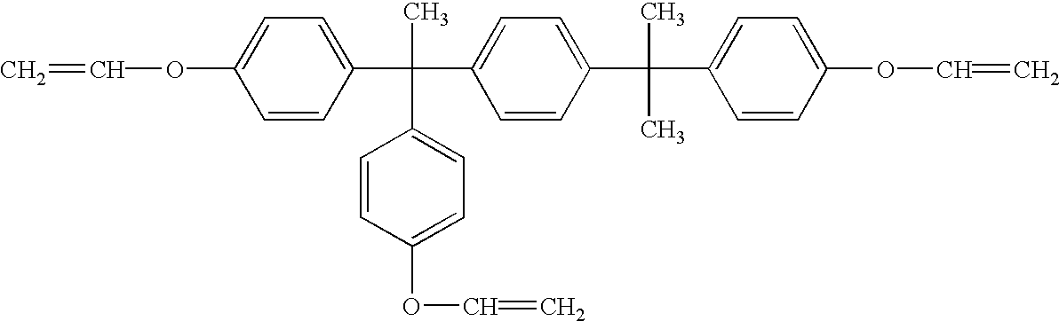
C=COC1=CC=C(C(C2=CC=C(C(C3=CC=C(OC=C)C=C3)(C)C)C=C2)(C2=CC=C(OC=C)C=C2)C)C=C1
